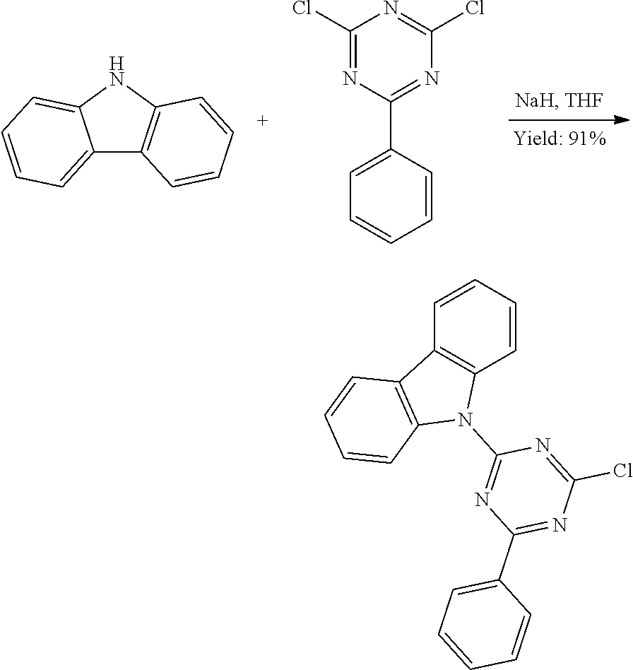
C12=CC=CC=C1NC1=C2C=CC=C1.C1(Cl)=NC(C2=CC=CC=C2)=NC(Cl)=N1.C1=CC=CC2=C1N(C1=NC(C3=CC=CC=C3)=NC(Cl)=N1)C1=C2C=CC=C1
